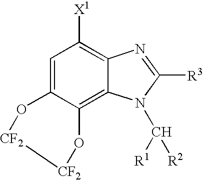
C1=C2C(=C3C(=C1[X1])N=C([R3])N3C([R1])[R2])O[CF2][CF2]O2
